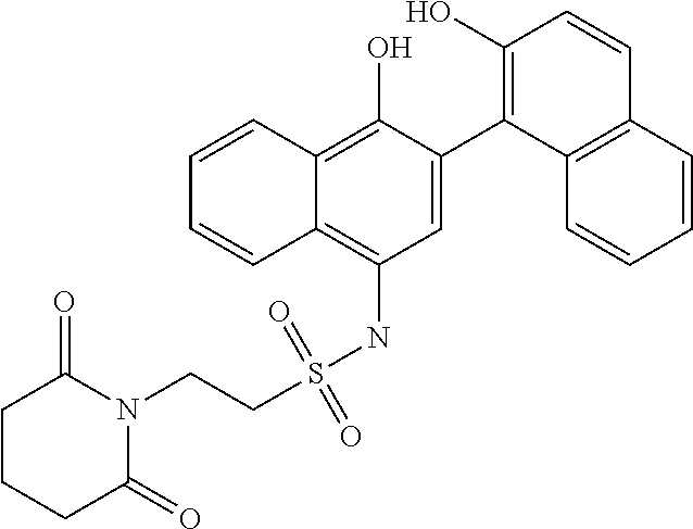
C1=C(C2=C(O)C=CC3=C2C=CC=C3)C(O)=C2C(=C1NS(CCN1C(=O)CCCC1=O)(=O)=O)C=CC=C2
